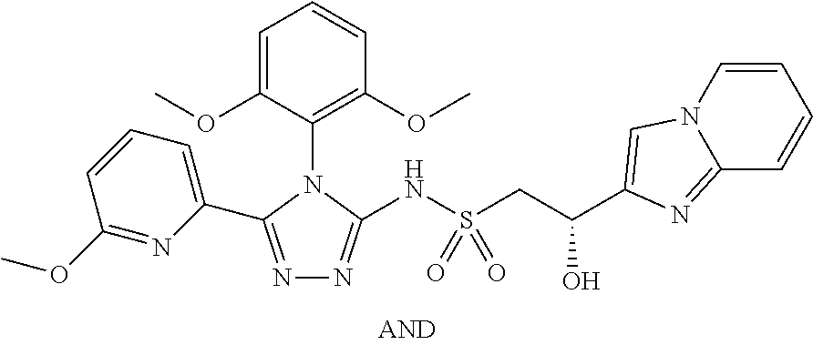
C1=C(OC)C(N2C(NS(CC(C3=CN4C=CC=CC4=N3)O)(=O)=O)=NN=C2C2=CC=CC(OC)=N2)=C(OC)C=C1
